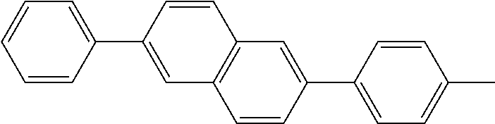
C1=CC(C2=CC3=C(C=C2)C=C(C2=CC=C(C)C=C2)C=C3)=CC=C1
